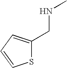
S1C(CNC)=CC=C1
